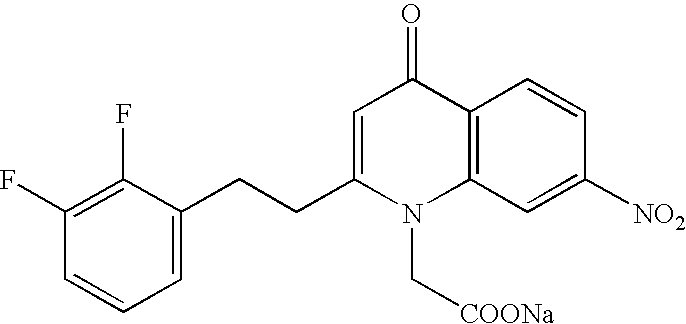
C1(F)=C(F)C(CCC2=CC(=O)C3=C(N2C[COONa])C=C([NO2])C=C3)=CC=C1
